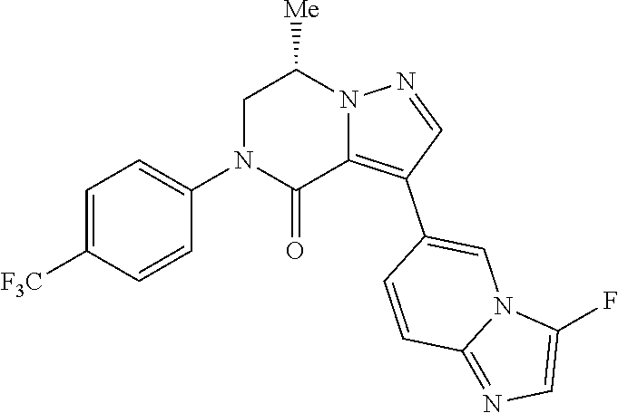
C1=CC(C2=C3C(=O)N(C4=CC=C([F3C])C=C4)CC([Me])N3N=C2)=CN2C1=NC=C2F
